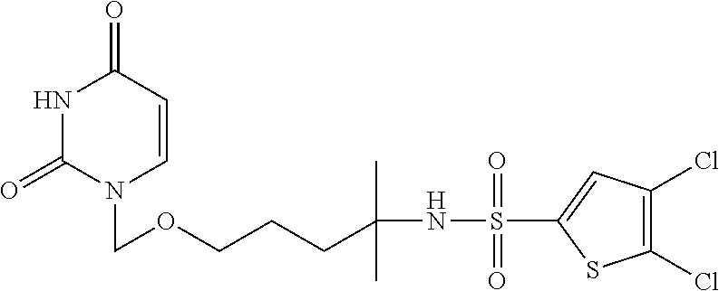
N1C(=O)N(COCCCC(NS(C2=CC(Cl)=C(Cl)S2)(=O)=O)(C)C)C=CC1=O
